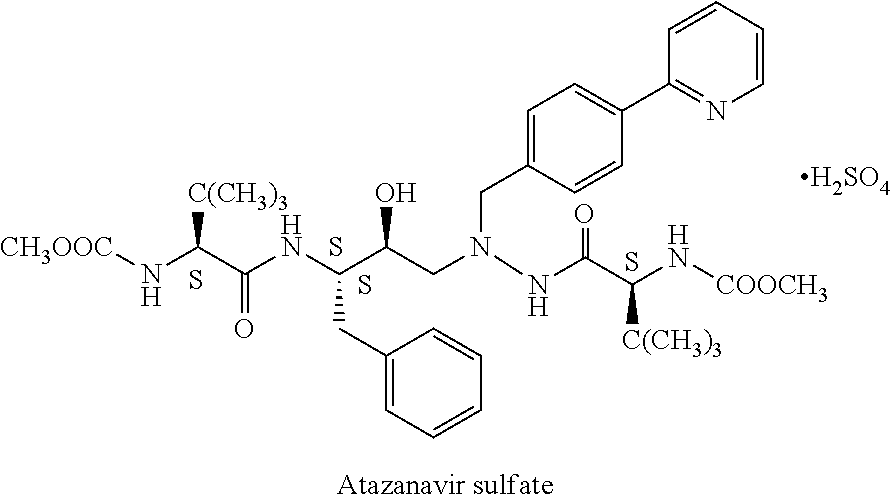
S.S.S.S.[H2SO4].C1=CC(C2=CC=C(CN(CC(C(NC(C(N[CH3OOC])[C(CH3)3])=O)CC3=CC=CC=C3)O)NC(C(N[COOCH3])[C(CH3)3])=O)C=C2)=NC=C1
